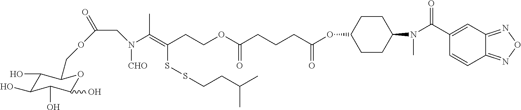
C1(OC(CCCC(OCCC(SSCCC(C)C)=C(N([CHO])CC(OCC2C(O)C(O)C(O)C(O)O2)=O)C)=O)=O)CCC(N(C(=O)C2=CC3=NON=C3C=C2)C)CC1
